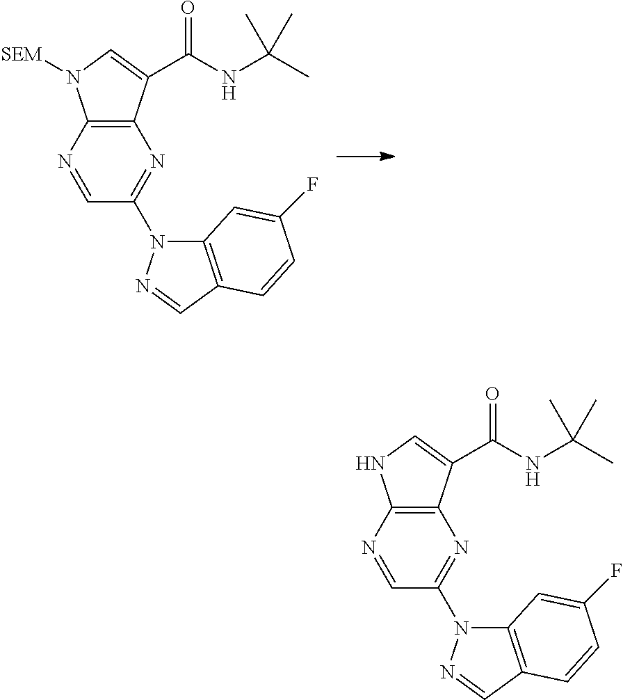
C1=NC2=C(N=C1N1C3=C(C=N1)C=CC(F)=C3)C(C(NC(C)(C)C)=O)=CN2[SEM].C1=NC2=C(N=C1N1C3=C(C=N1)C=CC(F)=C3)C(C(NC(C)(C)C)=O)=CN2
